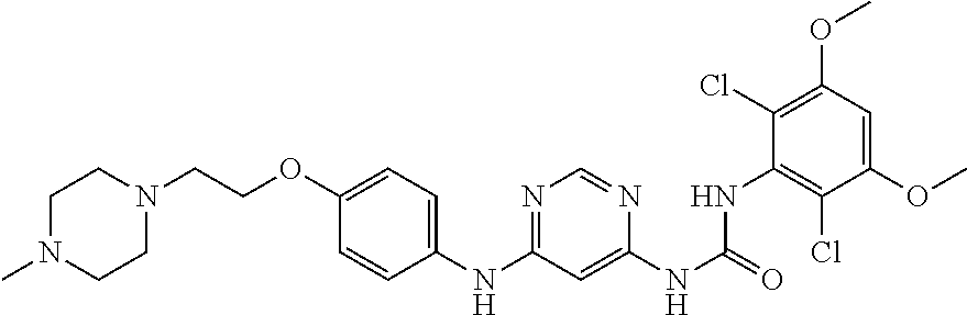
C1=CC(NC2=NC=NC(NC(=O)NC3=C(Cl)C(OC)=CC(OC)=C3Cl)=C2)=CC=C1OCCN1CCN(C)CC1
